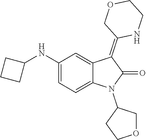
C1(N2C(=O)C(=C3NCCOC3)C3=CC(NC4CCC4)=CC=C23)CCOC1
